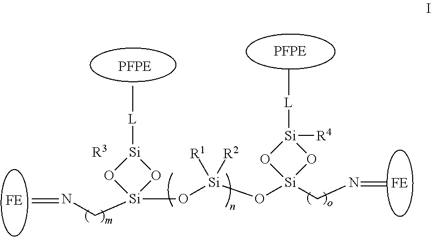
C[L][Si]1O[Si](O[Si](O[Si]2(CN=C)O[Si]([R4])([L]C)O2)([R1])[R2])(CN=C)O1.[R3].[FE]
